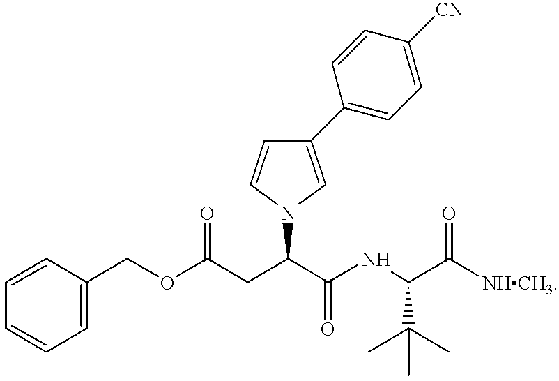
O(C(CC(C(NC(C([NHCH3])=O)C(C)(C)C)=O)N1C=CC(C2=CC=C([CN])C=C2)=C1)=O)CC1=CC=CC=C1
